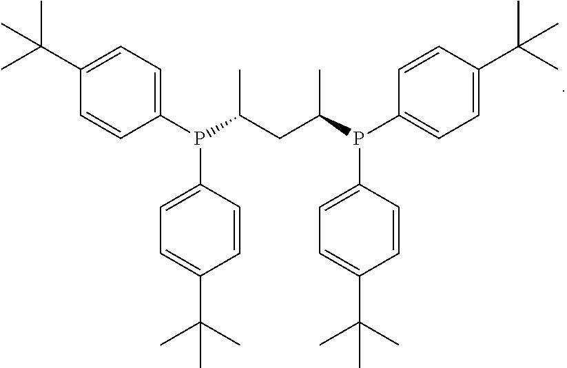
C1(P(C2=CC=C(C(C)(C)C)C=C2)C(CC(P(C2=CC=C(C(C)(C)C)C=C2)C2=CC=C(C(C)(C)C)C=C2)C)C)=CC=C(C(C)(C)C)C=C1
